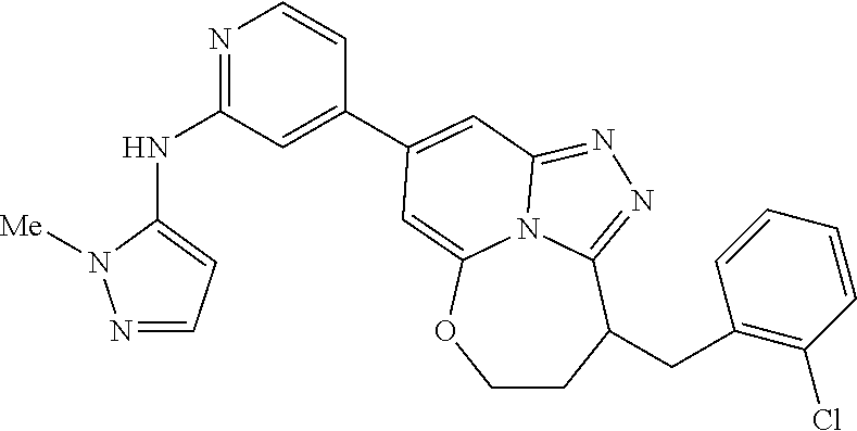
N1=CC=C(NC2=NC=CC(C3=CC4=NN=C5C(CC6=C(Cl)C=CC=C6)CCOC(=C3)N54)=C2)N1[Me]
